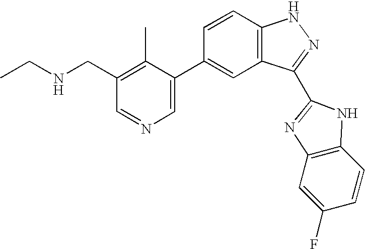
CCNCC1=C(C)C(C2=CC3=C(C=C2)NN=C3C2=NC3=C(C=CC(F)=C3)N2)=CN=C1
